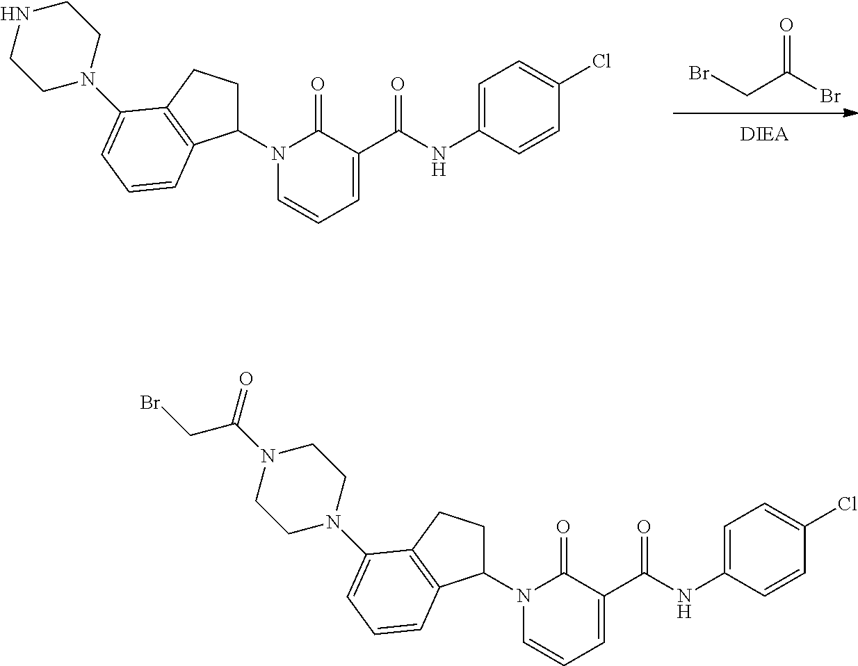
O=C(Br)CBr.N1(C2CCC3=C2C=CC=C3N2CCNCC2)C=CC=C(C(NC2=CC=C(Cl)C=C2)=O)C1=O.N1(C2CCC3=C2C=CC=C3N2CCN(C(=O)CBr)CC2)C=CC=C(C(NC2=CC=C(Cl)C=C2)=O)C1=O
